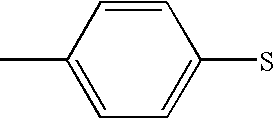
CC1=CC=C(S)C=C1
